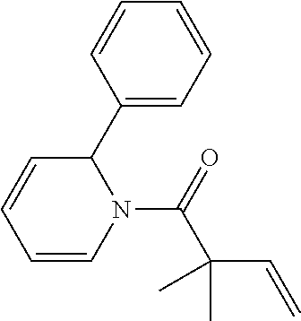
C1=CC(C2N(C(=O)C(C=C)(C)C)C=CC=C2)=CC=C1
